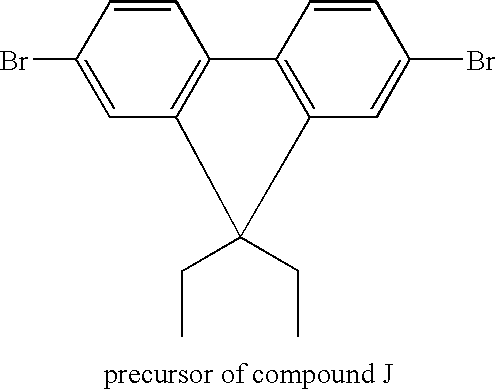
BrC1=CC2=C(C=C1)C1=C(C=C(Br)C=C1)C2(CC)CC
